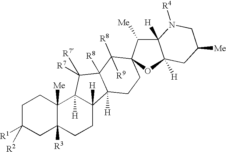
C1C([R1])([R2])CC2([R3])C([Me])(C1)C1([H])C([H])(CC2)C2([H])C([R8])(C1([R7])[R7])C([R8])([R9])C1(C([Me])C3([H])C([H])(O1)CC([Me])CN3[R4])CC2
